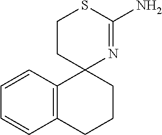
C12=C(CCCC13N=C(N)SCC3)C=CC=C2
